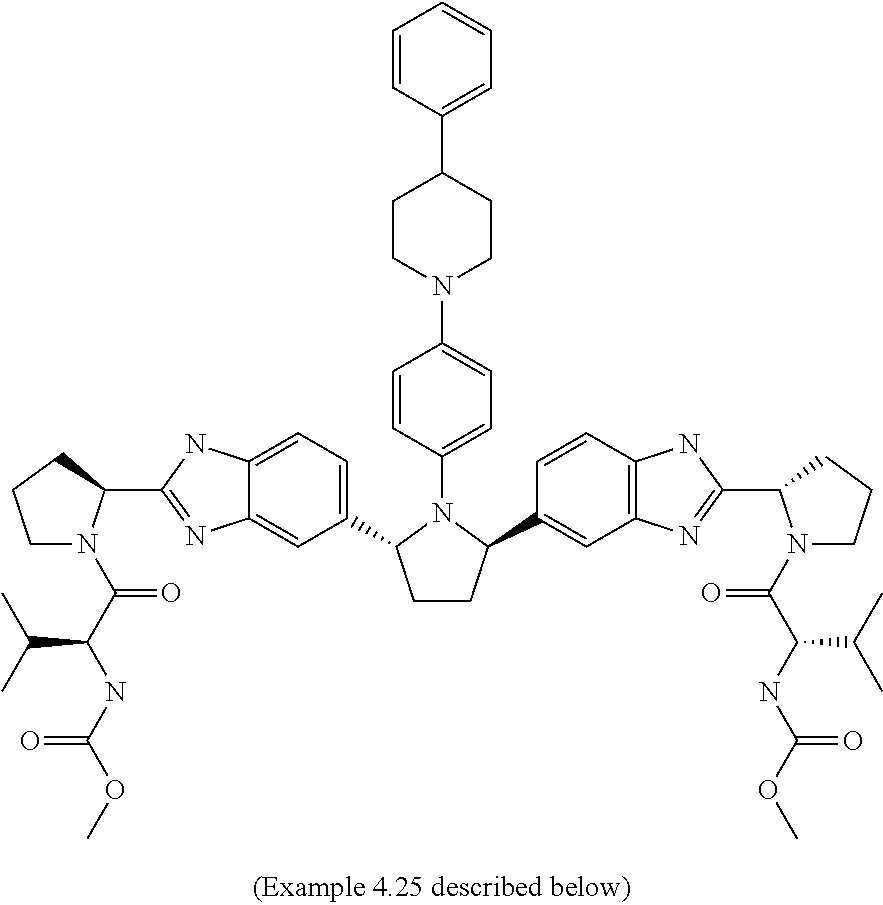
C1CC(C2=CC3=C(C=C2)NC(C2N(C(C(NC(OC)=O)C(C)C)=O)CCC2)=N3)N(C2=CC=C(N3CCC(C4=CC=CC=C4)CC3)C=C2)C1C1=CC=C2C(=C1)N=C(C1N(C(C(NC(OC)=O)C(C)C)=O)CCC1)N2
